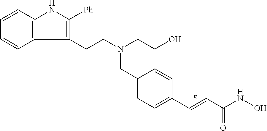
C(C1=CC=C(C=CC(NO)=O)C=C1)N(CCC1=C([Ph])NC2=C1C=CC=C2)CCO
